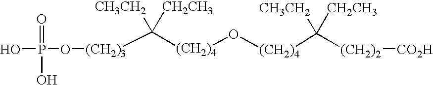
[(CH2)3](C([(CH2)4]O[(CH2)4]C([(CH2)2][CO2H])([CH3CH2])[CH2CH3])([CH3CH2])[CH2CH3])OP(O)(=O)O
